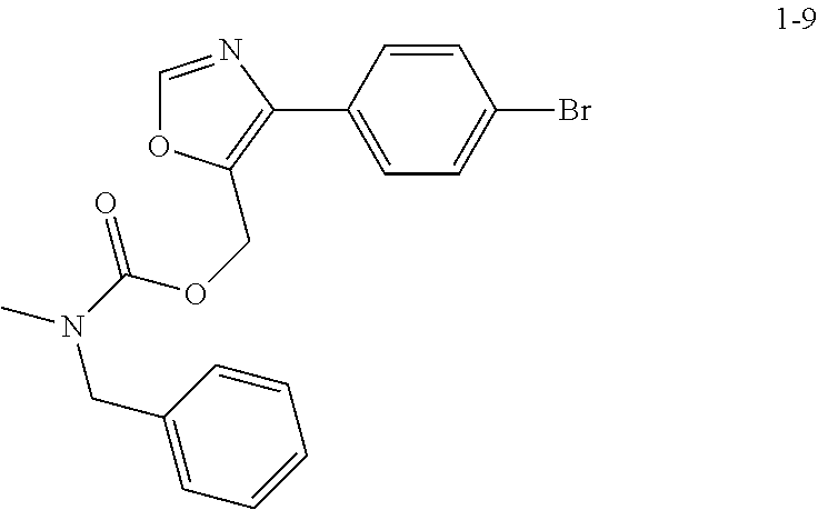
C1=CC(C2=C(COC(N(CC3=CC=CC=C3)C)=O)OC=N2)=CC=C1Br
